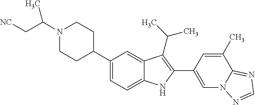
C1(C2CCN(C(C[NC])C)CC2)=CC=C2C(=C1)C(C(C)C)=C(C1=CN3C(=NC=N3)C(C)=C1)N2
